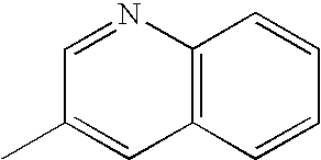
C1=NC2=C(C=C1C)C=CC=C2
